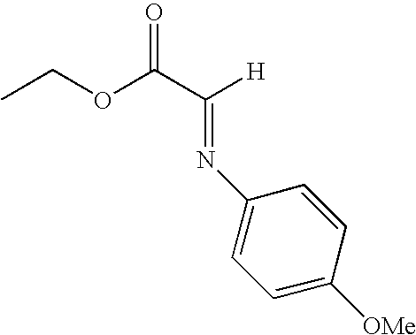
CCOC(C([H])=NC1=CC=C([OMe])C=C1)=O
